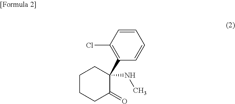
C1=CC(C2(NC)C(=O)CCCC2)=C(Cl)C=C1
